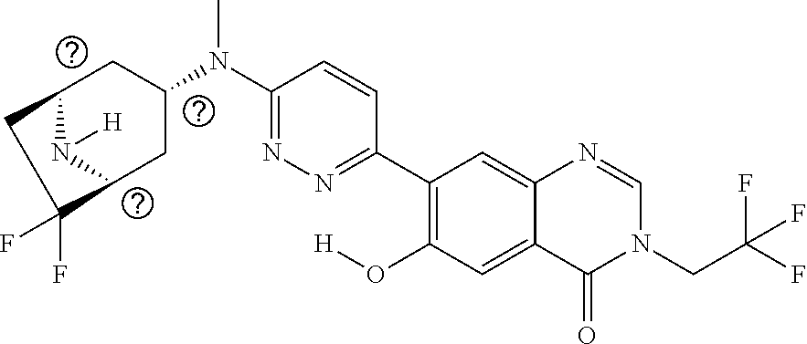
C1(C2=C(O[H])C=C3C(=C2)N=CN(CC(F)(F)F)C3=O)=NN=C(N(C2CC3N([H])C(C2)C(F)(F)C3)C)C=C1
